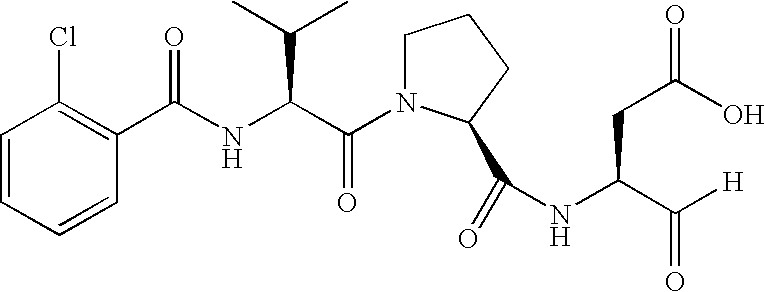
C1=CC=CC(Cl)=C1C(NC(C(N1CCCC1C(=O)NC(CC(O)=O)C([H])=O)=O)C(C)C)=O
